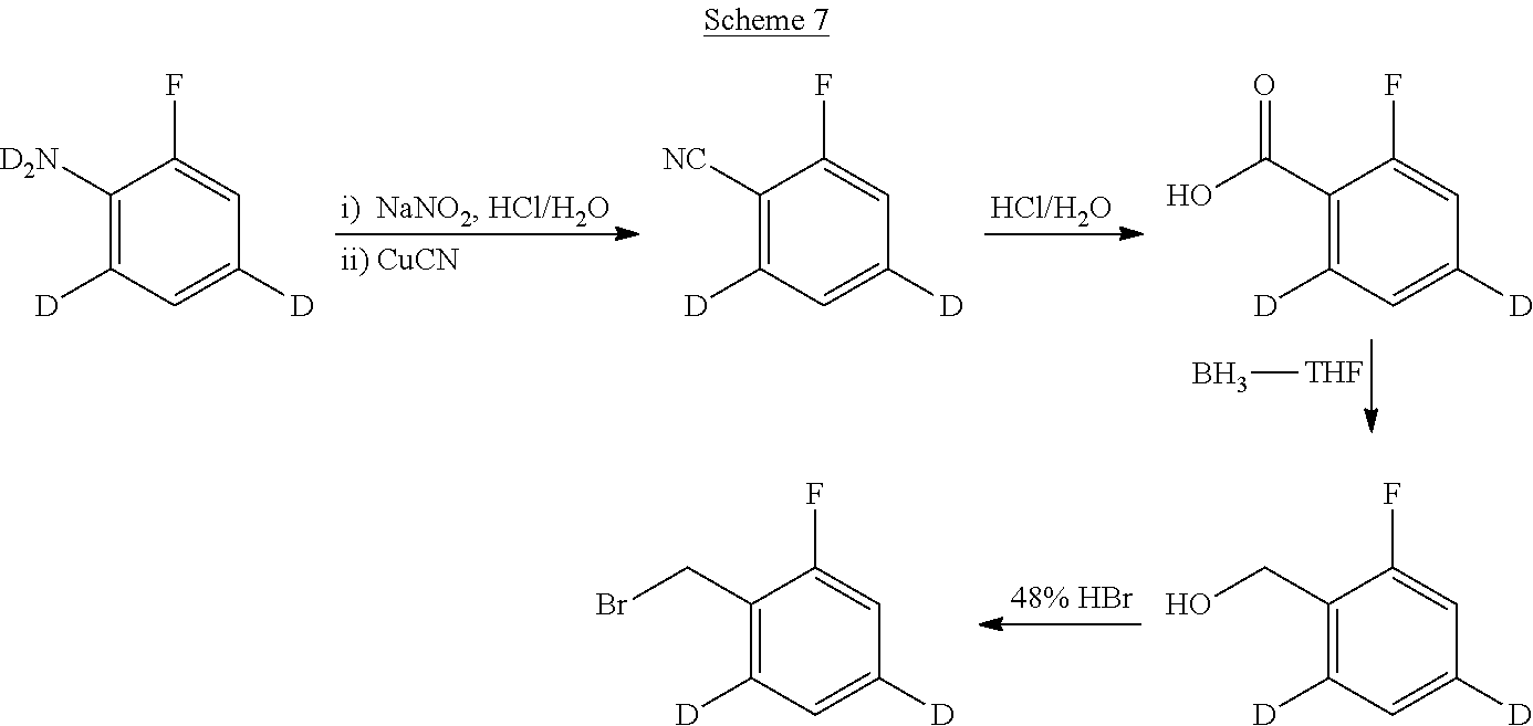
C1([D2N])=C([D])C=C([D])C=C1F.C1([NC])=C([D])C=C([D])C=C1F.C1(C(O)=O)=C([D])C=C([D])C=C1F.B[THF].C1(CO)=C([D])C=C([D])C=C1F.C1(CBr)=C([D])C=C([D])C=C1F
